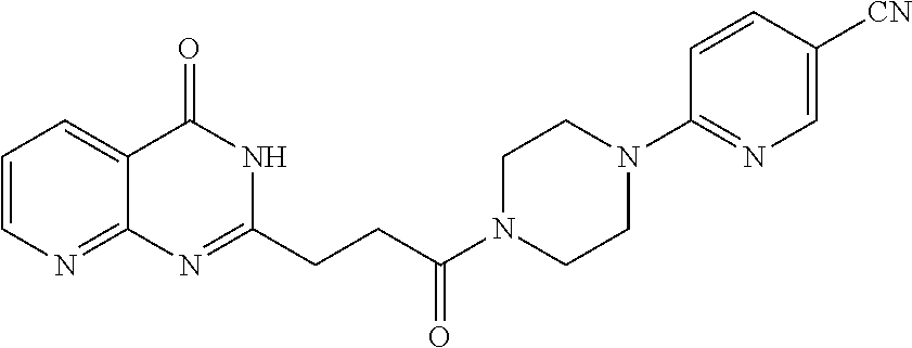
C12=NC=CC=C1C(=O)NC(CCC(N1CCN(C3=NC=C([CN])C=C3)CC1)=O)=N2
